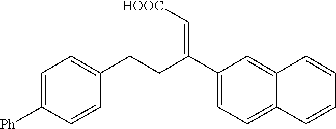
C1([Ph])=CC=C(CCC(C2=CC=C3C(=C2)C=CC=C3)=C[HOOC])C=C1
